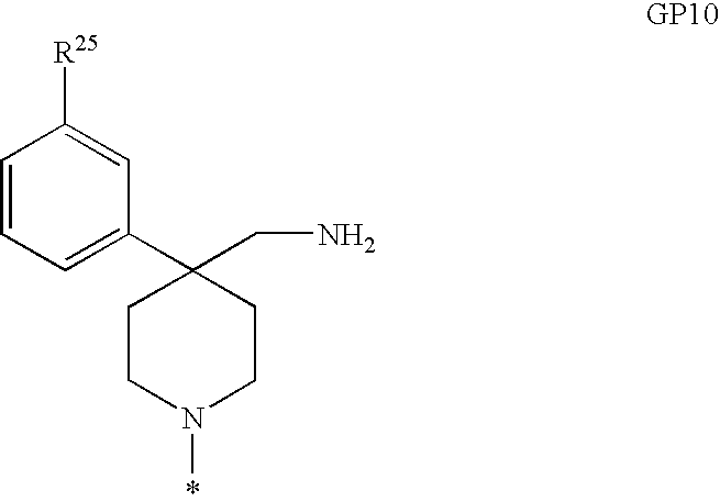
C1=CC=C(C2(CN)CCN(*)CC2)C=C1[R25]
